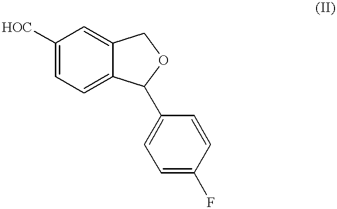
C1([HOC])=CC=C2C(=C1)COC2C1=CC=C(F)C=C1
